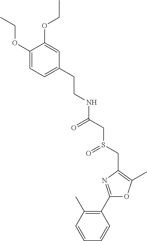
C1(OCC)=CC=C(CCNC(=O)CS(CC2=C(C)OC(C3=C(C)C=CC=C3)=N2)=O)C=C1OCC
